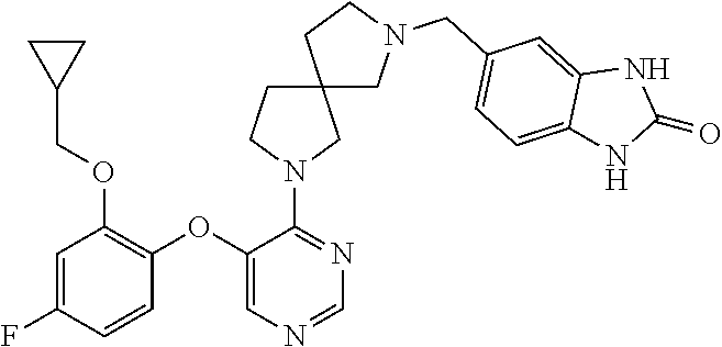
C1(N2CCC3(C2)CN(CC2=CC=C4C(=C2)NC(=O)N4)CC3)=NC=NC=C1OC1=C(OCC2CC2)C=C(F)C=C1
